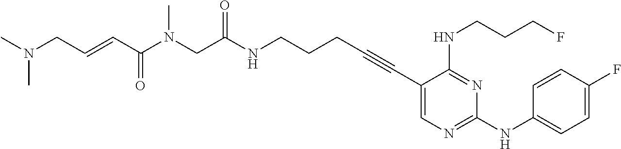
C1(C#CCCCNC(CN(C(C=CCN(C)C)=O)C)=O)=CN=C(NC2=CC=C(F)C=C2)N=C1NCCCF
